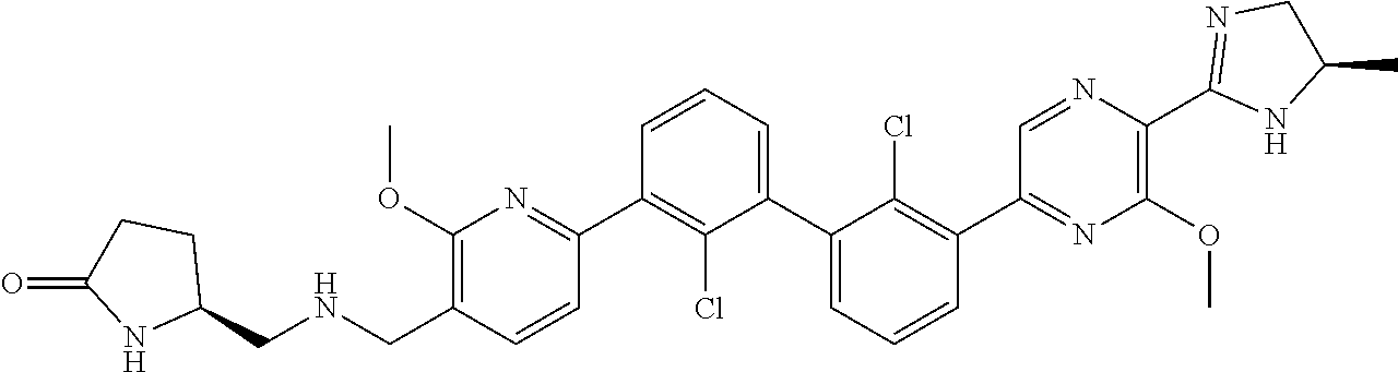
C1(C2=NC(OC)=C(CNCC3CCC(=O)N3)C=C2)=C(Cl)C(C2=CC=CC(C3=NC(OC)=C(C4=NCC(C)N4)N=C3)=C2Cl)=CC=C1
